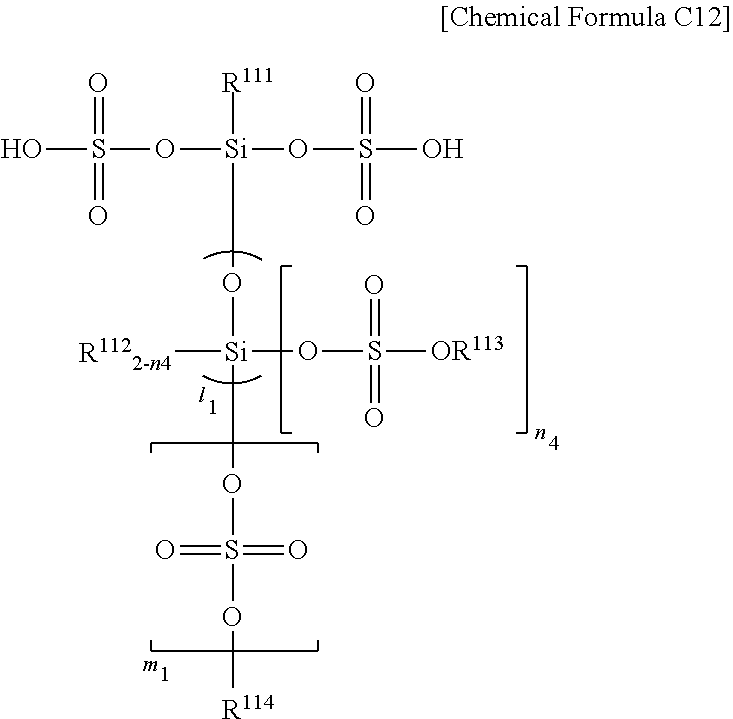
O([Si](OS(O)(=O)=O)(O[Si](OS(O[R114])(=O)=O)([R1122-n4])OS([OR113])(=O)=O)[R111])S(O)(=O)=O
